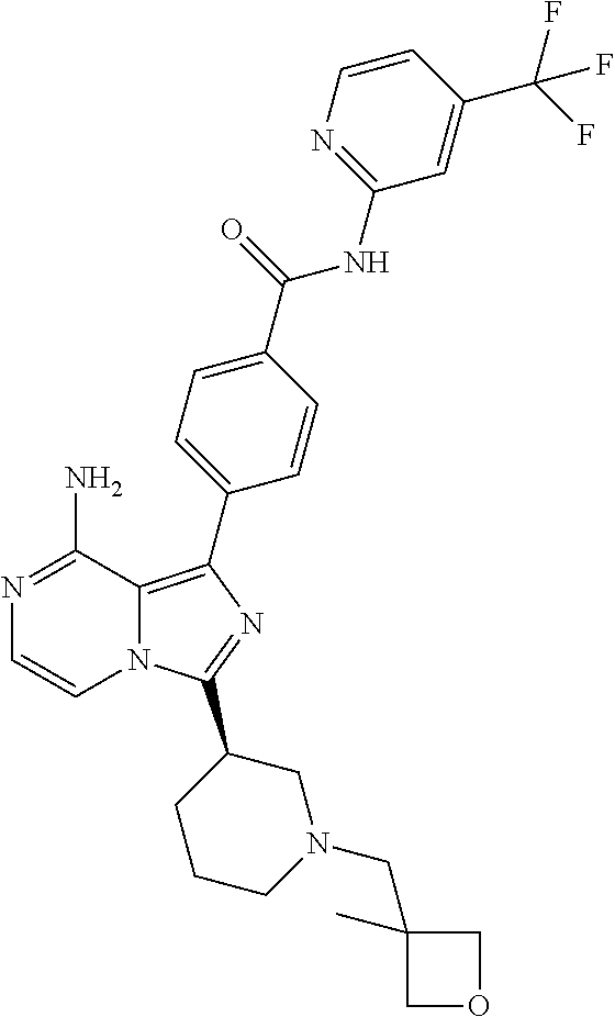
N12C(=C(C3=CC=C(C(=O)NC4=NC=CC(C(F)(F)F)=C4)C=C3)N=C1C1CCCN(CC3(C)COC3)C1)C(N)=NC=C2
